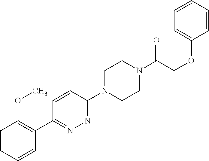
C1=CC=CC(C2=NN=C(N3CCN(C(COC4=CC=CC=C4)=O)CC3)C=C2)=C1OC
